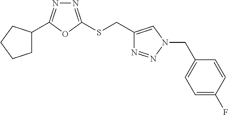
C1C(C2=NN=C(SCC3=CN(CC4=CC=C(F)C=C4)N=N3)O2)CCC1
